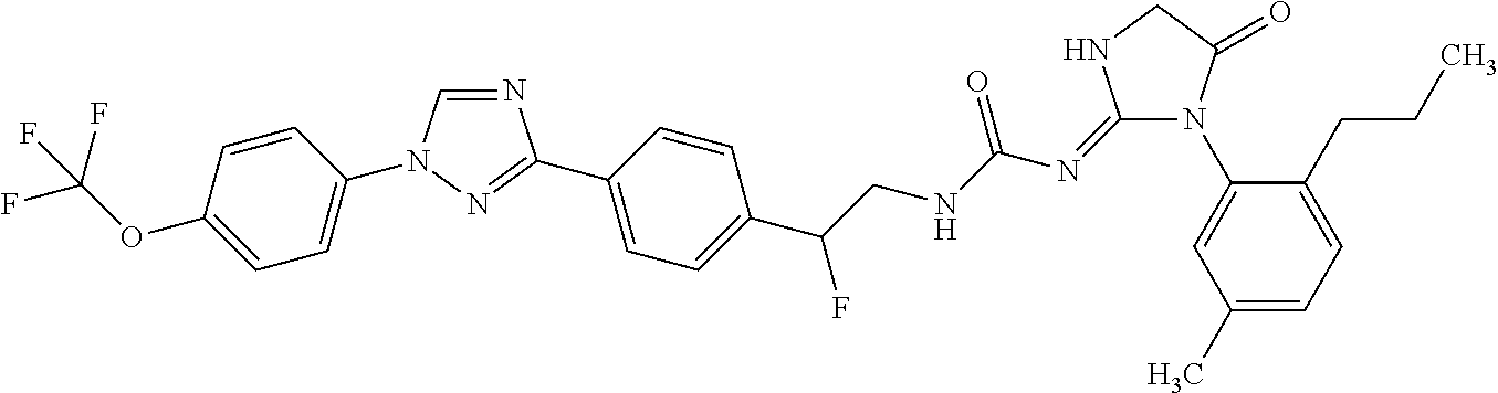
N1=CN(C2=CC=C(OC(F)(F)F)C=C2)N=C1C1=CC=C(C(CNC(N=C2N(C3=CC(C)=CC=C3CCC)C(=O)CN2)=O)F)C=C1
